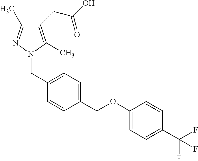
C1(CC(O)=O)=C(C)N(CC2=CC=C(COC3=CC=C(C(F)(F)F)C=C3)C=C2)N=C1C
